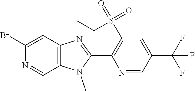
C1(Br)=CC2=C(C=N1)N(C)C(C1=C(S(=O)(=O)CC)C=C(C(F)(F)F)C=N1)=N2
